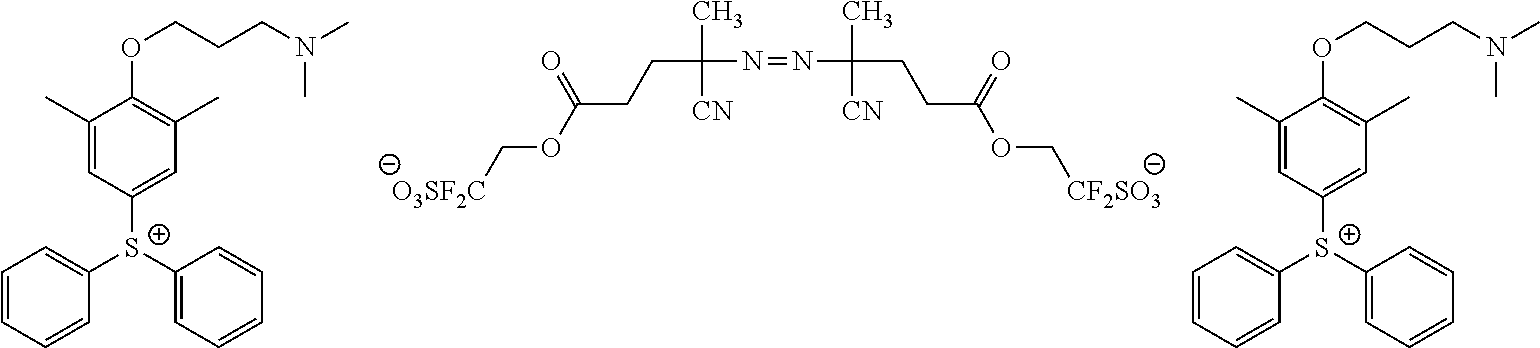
[O3SF2C]COC(CCC(N=NC(C)(CCC(OC[CF2SO3])=O)[CN])(C)[CN])=O.C1=CC=CC([S+](C2=CC(C)=C(OCCCN(C)C)C(C)=C2)C2=CC=CC=C2)=C1.C1=CC=CC([S+](C2=CC(C)=C(OCCCN(C)C)C(C)=C2)C2=CC=CC=C2)=C1
